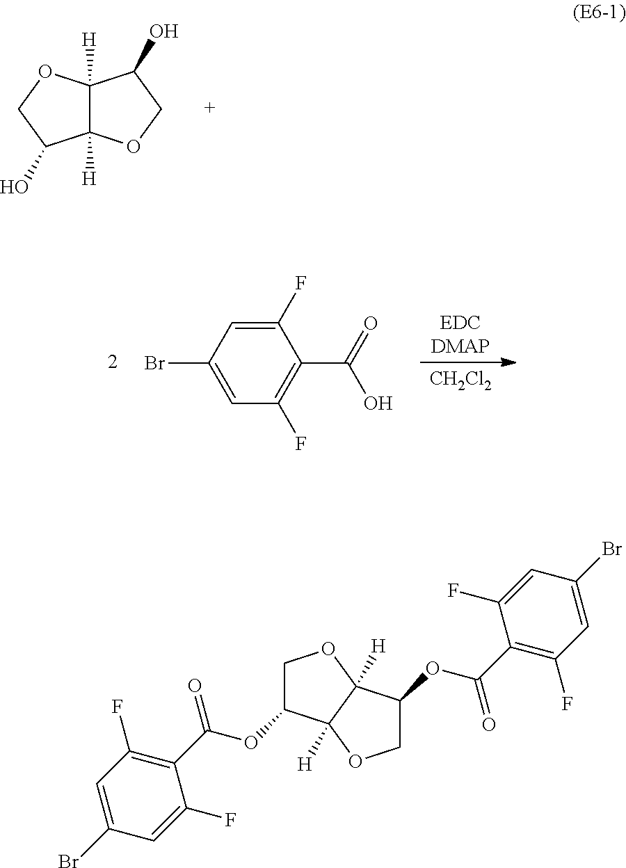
C12([H])C([H])(OCC1O)C(O)CO2.C1(F)=CC(Br)=CC(F)=C1C(O)=O.[EDCDMAP].[CH2Cl2].C1=C(Br)C=C(F)C(C(=O)OC2COC3([H])C2([H])OCC3OC(C2=C(F)C=C(Br)C=C2F)=O)=C1F
